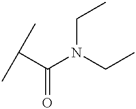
C(C)(C)C(N(CC)CC)=O
